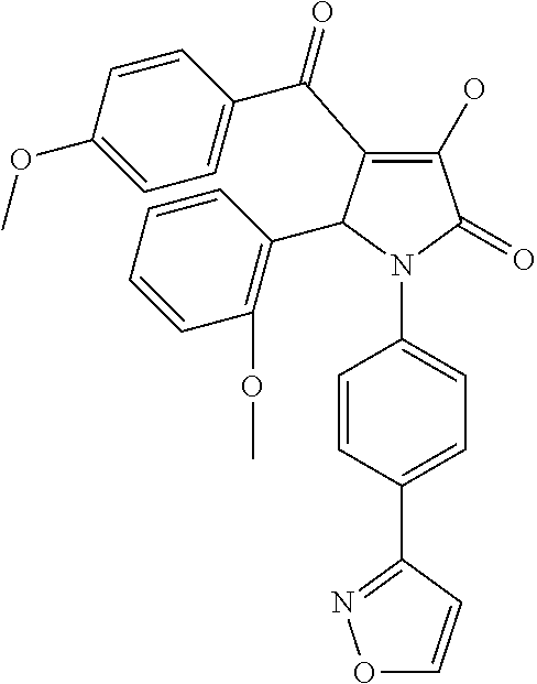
C1(O)=C(C(C2=CC=C(OC)C=C2)=O)C(C2=C(OC)C=CC=C2)N(C2=CC=C(C3=NOC=C3)C=C2)C1=O
